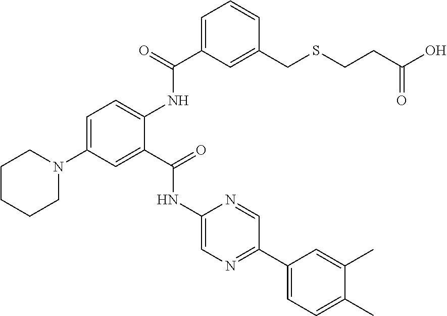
C1(NC(C2=CC(N3CCCCC3)=CC=C2NC(C2=CC=CC(CSCCC(O)=O)=C2)=O)=O)=CN=C(C2=CC=C(C)C(C)=C2)C=N1
